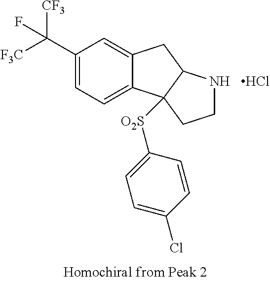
C1(C([F3C])([CF3])F)=CC=C2C(=C1)CC1C2([O2S]C2=CC=C(Cl)C=C2)CCN1.Cl
